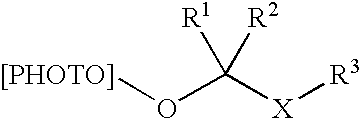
[[PHOTO]]OC([X][R3])([R1])[R2]
